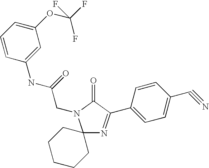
C12(N=C(C3=CC=C(C#N)C=C3)C(=O)N1CC(NC1=CC(OC(F)(F)F)=CC=C1)=O)CCCCC2
